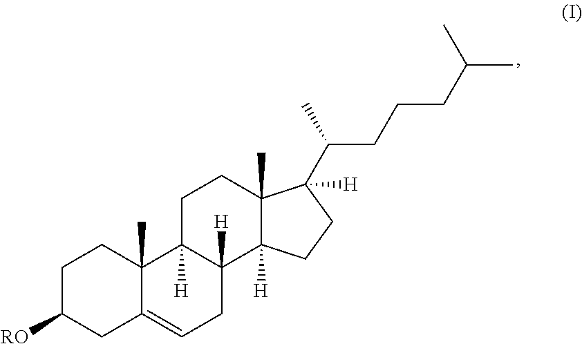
C1C([RO])CC2=CCC3([H])C([H])(C2(C)C1)CCC1(C)C3([H])CCC1(C(CCCC(C)C)C)[H]
